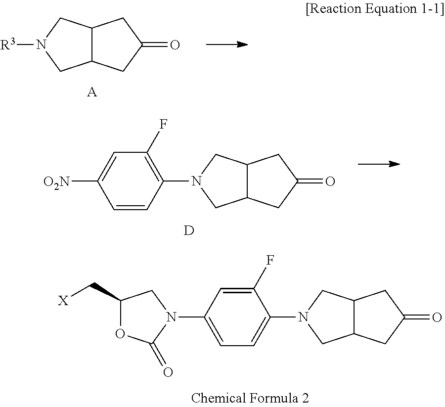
C1(C[X])OC(=O)N(C2=CC=C(N3CC4C(C3)CC(=O)C4)C(F)=C2)C1.C12C(CN([R3])C1)CC(=O)C2.[A].[O2N]C1=CC(F)=C(N2CC3C(C2)CC(=O)C3)C=C1.[D]
